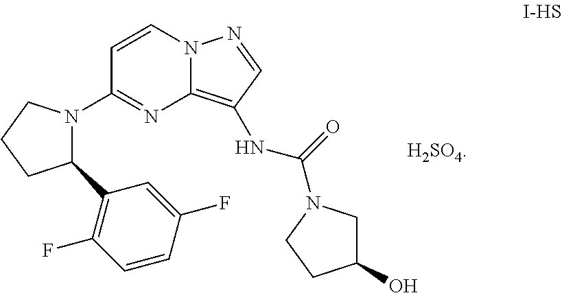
C1(N2C(C3=C(F)C=CC(F)=C3)CCC2)=NC2=C(NC(=O)N3CC(O)CC3)C=NN2C=C1.[H2SO4]
